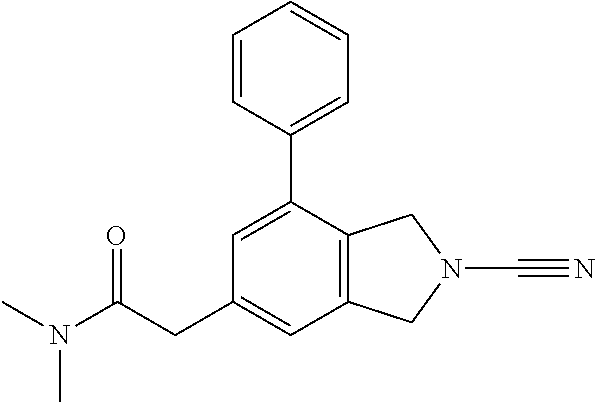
C1=C(C2=CC=CC=C2)C2=C(C=C1CC(N(C)C)=O)CN(C#N)C2
